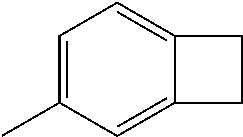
C1=C(C)C=C2C(=C1)CC2
